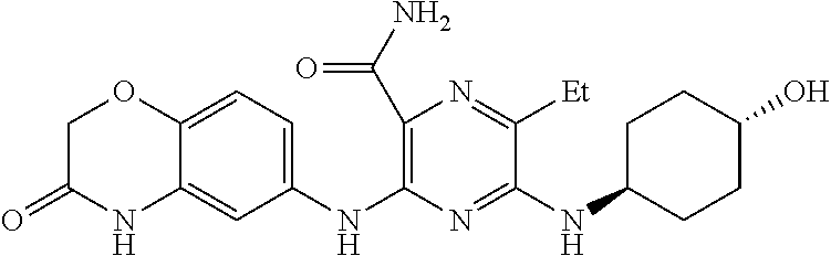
N(C1=NC(NC2=CC=C3C(=C2)NC(=O)CO3)=C(C(N)=O)N=C1[Et])C1CCC(O)CC1
